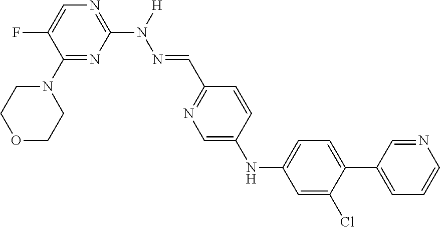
C1(N2CCOCC2)=NC(N([H])N=CC2=NC=C(NC3=CC=C(C4=CC=CN=C4)C(Cl)=C3)C=C2)=NC=C1F
